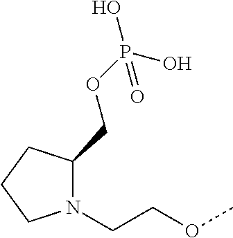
N1(CCOC)C(COP(O)(O)=O)CCC1
